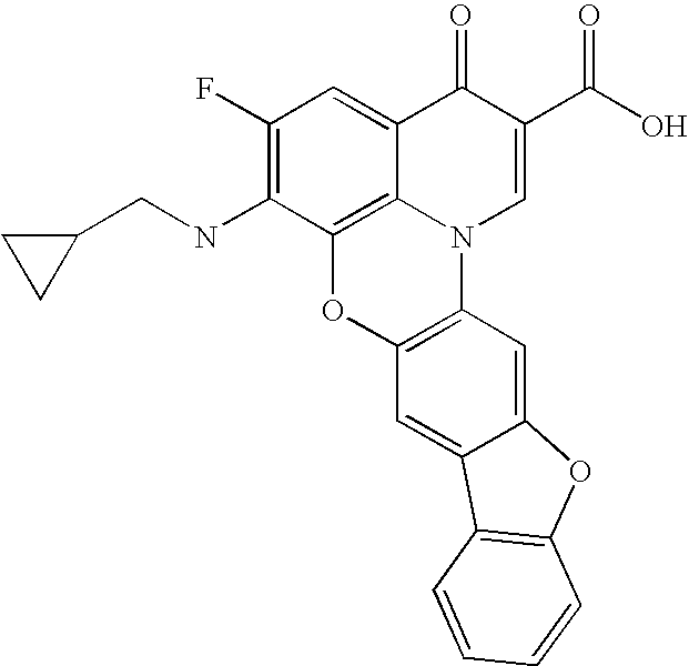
C1(F)=C(NCC2CC2)C2=C3C(=C1)C(=O)C(C(O)=O)=CN3C1=C(O2)C=C2C(=C1)OC1=C2C=CC=C1
